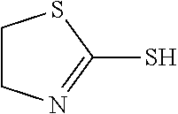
C1CN=C(S)S1
